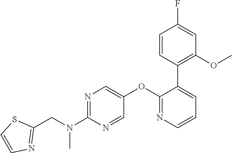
N1=C(N(CC2=NC=CS2)C)N=CC(OC2=NC=CC=C2C2=C(OC)C=C(F)C=C2)=C1
